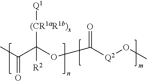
[(CR1aR1b)x](C(C(C)=O)(OC([Q2]OC)=O)[R2])[Q1]
